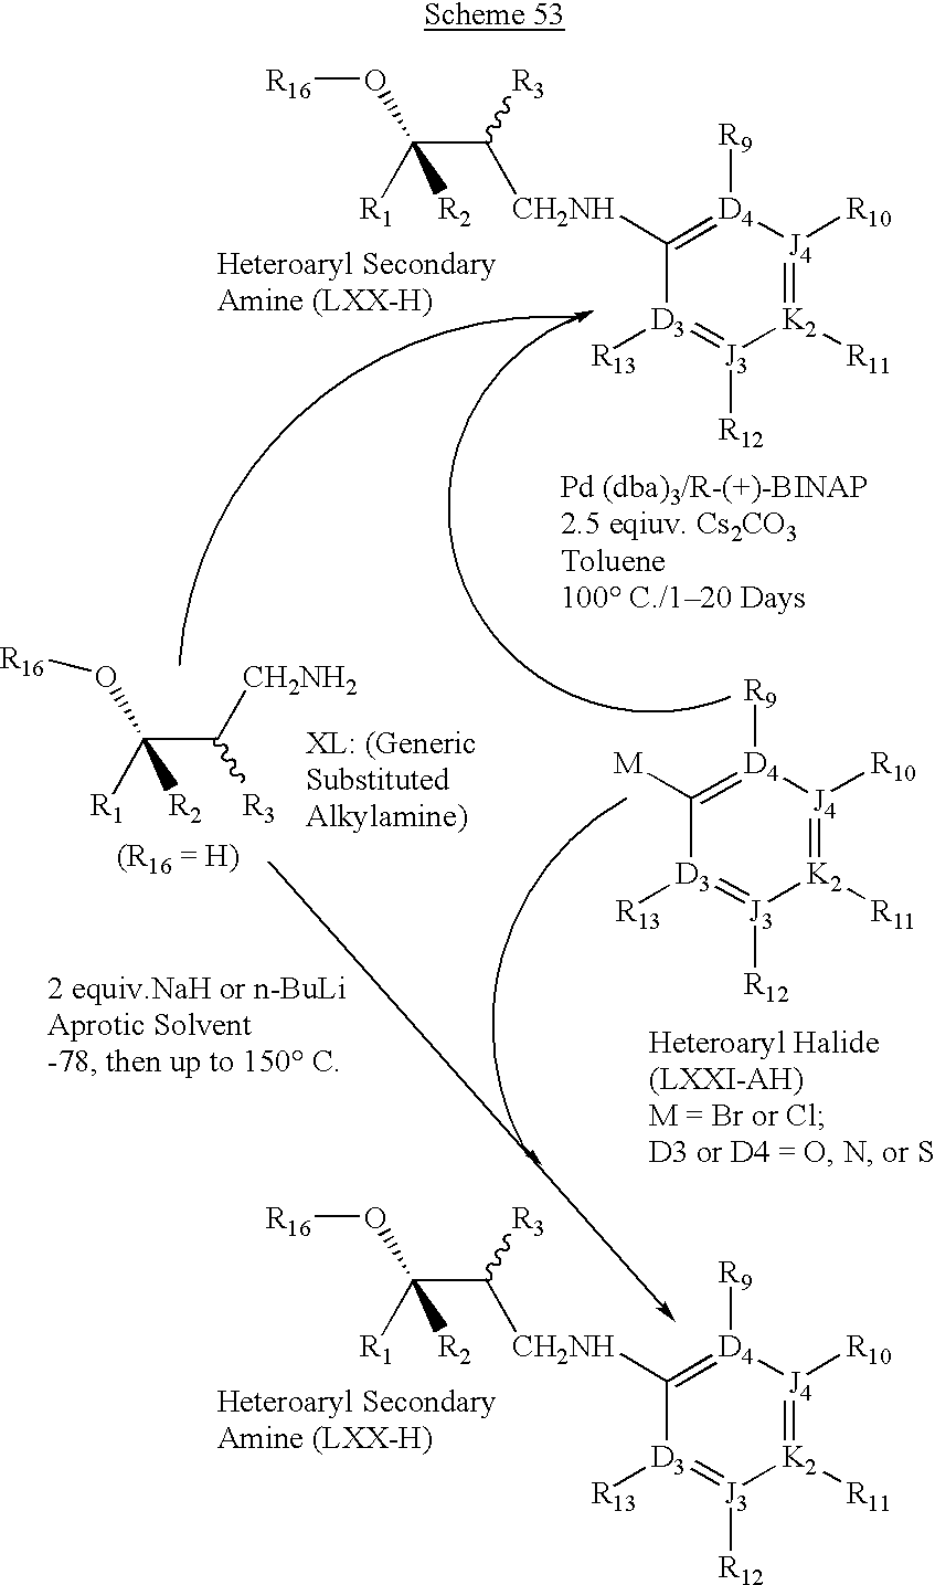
C(C([R3])[CH2NH]C1=[D4]([R9])[J4]([R10])=[K2]([R11])[J3]([R12])=[D3]1[R13])([R1])(O[R16])[R2].C(C([R3])[CH2NH]C1=[D4]([R9])[J4]([R10])=[K2]([R11])[J3]([R12])=[D3]1[R13])([R1])(O[R16])[R2].C(C([CH2NH2])[R3])([R1])(O[R16])[R2].C1([M])=[D4]([R9])[J4]([R10])=[K2]([R11])[J3]([R12])=[D3]1[R13]
